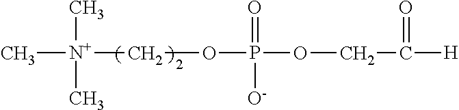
C[N+](COP(OCC([H])=O)(=O)[O-])(C)C
